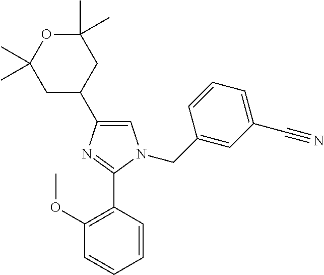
C1(C)(C)OC(C)(C)CC(C2=CN(CC3=CC(C#N)=CC=C3)C(C3=C(OC)C=CC=C3)=N2)C1
